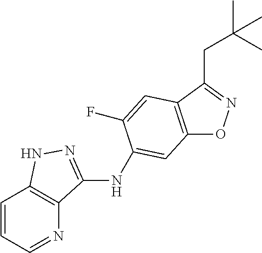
C12=C(C(CC(C)(C)C)=NO1)C=C(F)C(NC1=NNC3=C1N=CC=C3)=C2
